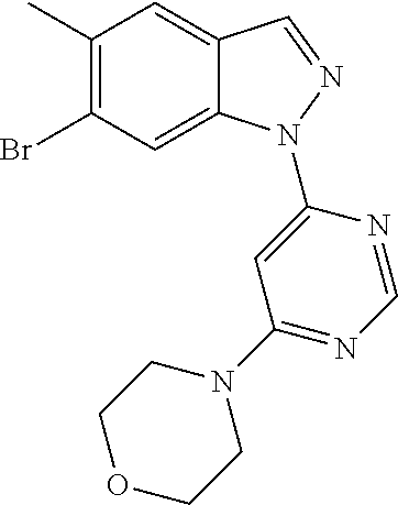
C1(C)=C(Br)C=C2C(=C1)C=NN2C1=CC(N2CCOCC2)=NC=N1
